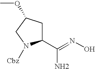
C1(C(=NO)N)CC(OC)CN1[Cbz]
